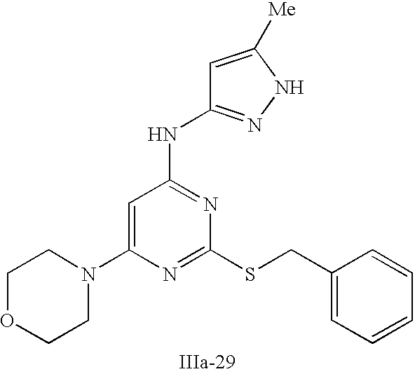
C1=C(N2CCOCC2)N=C(SCC2=CC=CC=C2)N=C1NC1=NNC([Me])=C1
